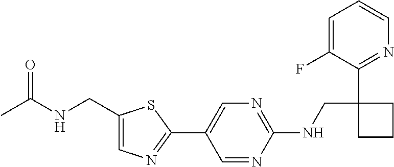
C1(C2=CN=C(NCC3(C4=NC=CC=C4F)CCC3)N=C2)=NC=C(CNC(C)=O)S1
